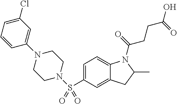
C1=C(S(N2CCN(C3=CC(Cl)=CC=C3)CC2)(=O)=O)C=C2C(=C1)N(C(=O)CCC(O)=O)C(C)C2
